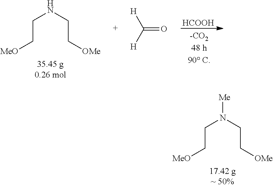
C(CNCC[OMe])[MeO].O=C([H])[H].[HCOOH].C(CN(CC[OMe])[Me])[MeO]
